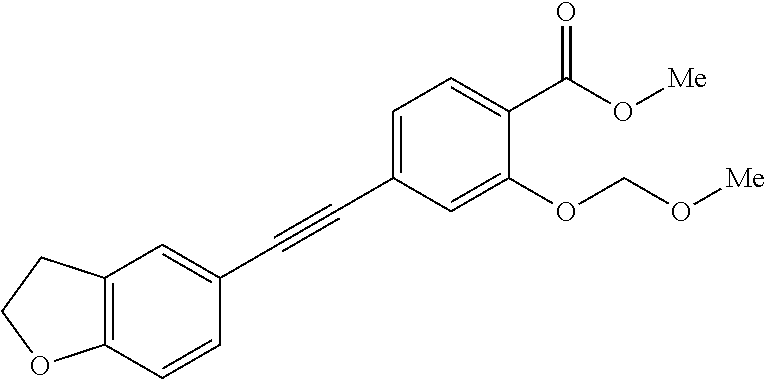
C1=C(C#CC2=CC3=C(C=C2)OCC3)C=C(OCO[Me])C(C(O[Me])=O)=C1
